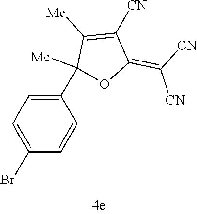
C1(C2([Me])OC(=C([CN])[CN])C([CN])=C2[Me])=CC=C(Br)C=C1
